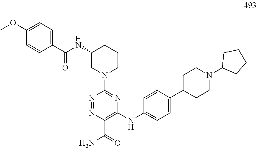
N1=NC(C(=O)N)=C(NC2=CC=C(C3CCN(C4CCCC4)CC3)C=C2)N=C1N1CCCC(NC(C2=CC=C(OC)C=C2)=O)C1
